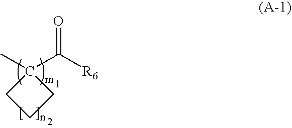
C1(C)(C([R6])=O)CCC1
